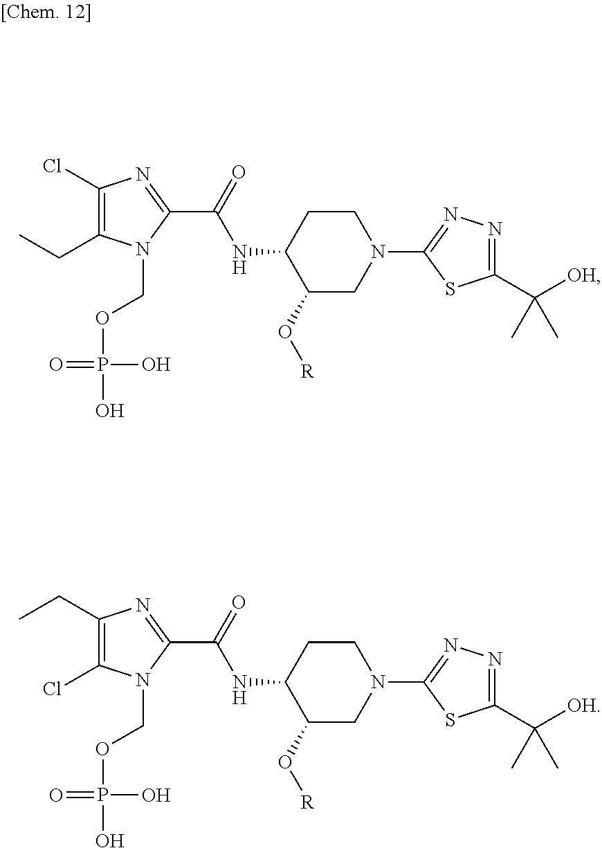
C1(Cl)=C(CC)N(COP(O)(O)=O)C(C(=O)NC2C(O[R])CN(C3=NN=C(C([OH])(C)C)S3)CC2)=N1.C1(CC)=C(Cl)N(COP(O)(O)=O)C(C(=O)NC2C(O[R])CN(C3=NN=C(C([OH])(C)C)S3)CC2)=N1
